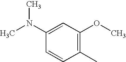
C1(N(C)C)=CC(OC)=C(C)C=C1
